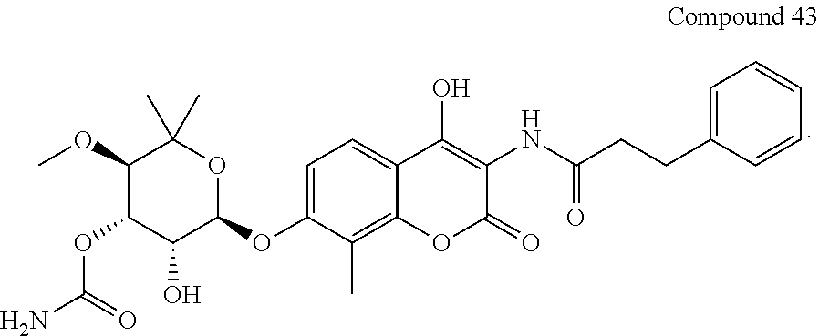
C1=C(OC2OC(C)(C)C(OC)C(OC(N)=O)C2O)C(C)=C2C(=C1)C(O)=C(NC(CCC1=CC=CC=C1)=O)C(=O)O2
